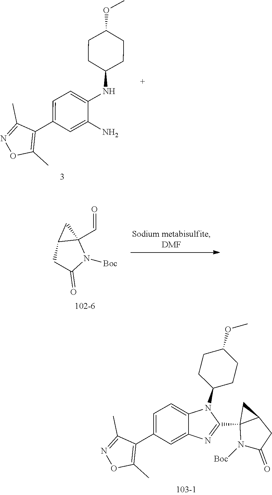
C1CC(NC2=CC=C(C3=C(C)ON=C3C)C=C2N)CCC1OC.C12CC(=O)N([Boc])C1(C=O)C2.C1CC(N2C3=CC=C(C4=C(C)ON=C4C)C=C3N=C2C23N([Boc])C(=O)CC2C3)CCC1OC
